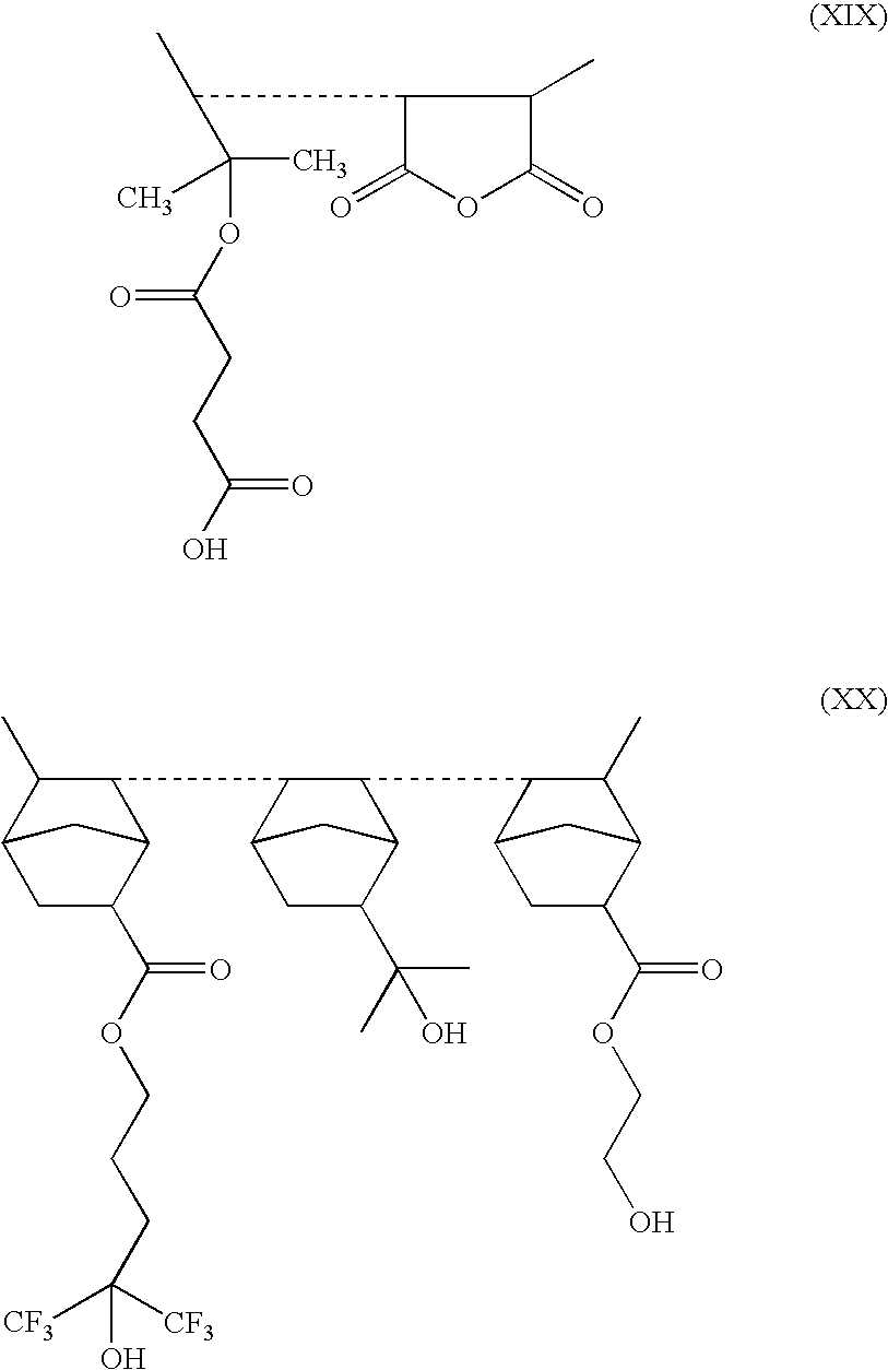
C(C)(OC(CCC(O)=O)=O)(C)C(C)C1C(=O)OC(=O)C1C.C1(C)C2CC(C(OCCCC(O)([CF3])[CF3])=O)C(C1C1C3CC(C(C)(C)O)C(C1C1C4CC(C(OCCO)=O)C(C1C)C4)C3)C2
